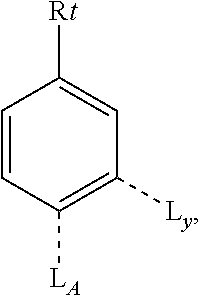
C1([Rt])=CC([Ly])=C([LA])C=C1
